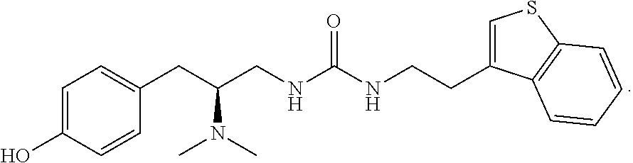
C1=C(O)C=CC(CC(CNC(NCCC2=CSC3=C2C=CC=C3)=O)N(C)C)=C1
